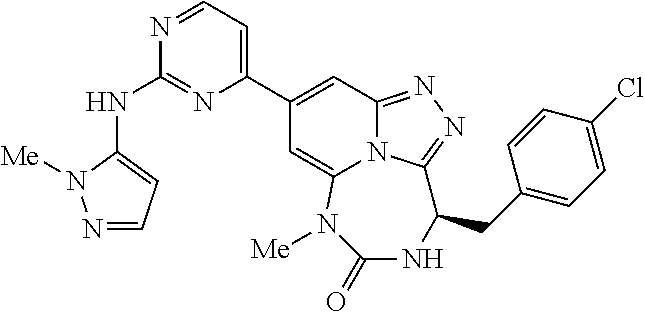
N1=CC=C(C2=CC3=NN=C4N3C(=C2)N([Me])C(=O)NC4CC2=CC=C(Cl)C=C2)N=C1NC1=CC=NN1[Me]
